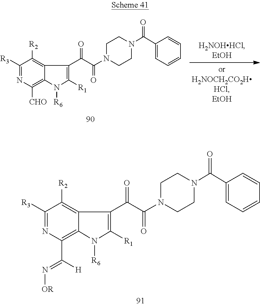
C1([R3])=NC([CHO])=C2C(=C1[R2])C(C(C(N1CCN(C(C3=CC=CC=C3)=O)CC1)=O)=O)=C([R1])N2[R6].C1([R3])=NC(C([H])=N[OR])=C2C(=C1[R2])C(C(C(N1CCN(C(C3=CC=CC=C3)=O)CC1)=O)=O)=C([R1])N2[R6]
